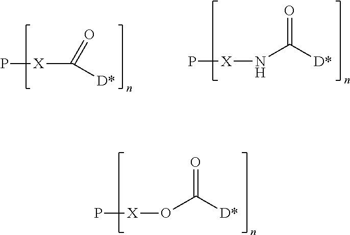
P[X]C([D*])=O.[X](NC([D*])=O)P.[X](OC([D*])=O)P
